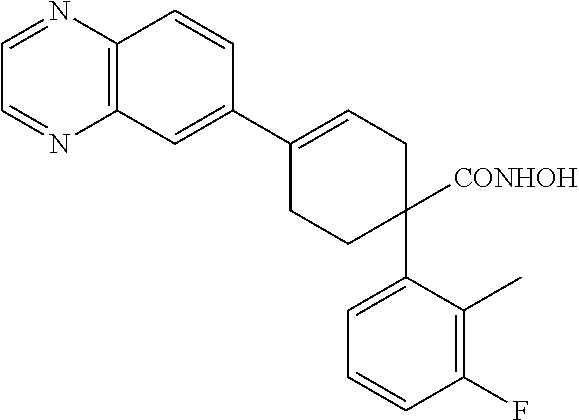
C1(C2=CCC([CONHOH])(C3=CC=CC(F)=C3C)CC2)=CC2=C(C=C1)N=CC=N2
